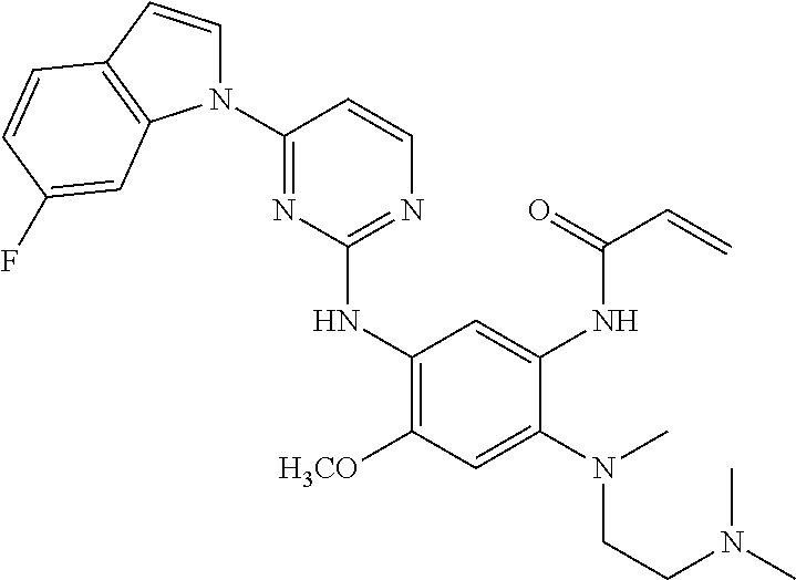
N1(C2=NC(NC3=C([H3CO])C=C(N(C)CCN(C)C)C(NC(=O)C=C)=C3)=NC=C2)C=CC2=C1C=C(F)C=C2
